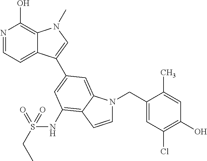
N1=CC=C2C(=C1O)N(C)C=C2C1=CC(NS(CC)(=O)=O)=C2C(=C1)N(CC1=CC(Cl)=C(O)C=C1C)C=C2
